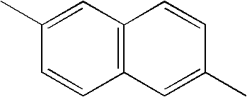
CC1=CC2=C(C=C1)C=C(C)C=C2
